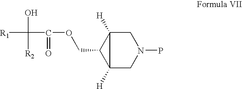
C12([H])CN(P)CC1([H])C2COC(=O)C(O)([R2])[R1]
